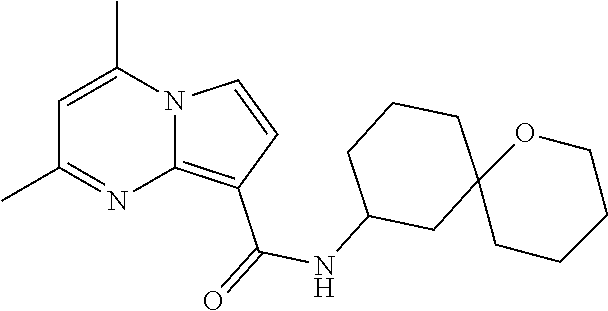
C12=C(C(=O)NC3CC4(CCC3)CCCCO4)C=CN1C(C)=CC(C)=N2
